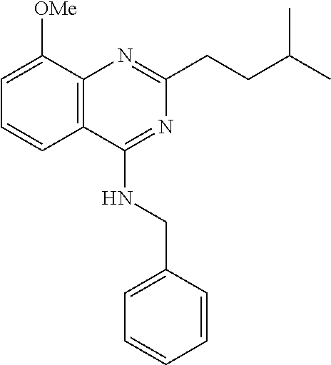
C12=C(C([OMe])=CC=C1)N=C(CCC(C)C)N=C2NCC1=CC=CC=C1
